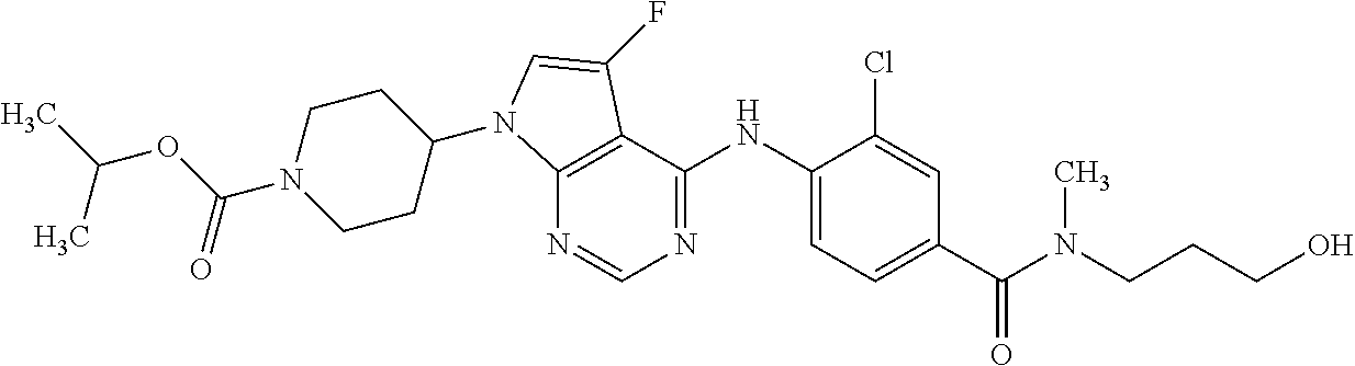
C(N1CCC(N2C3=C(C(NC4=CC=C(C(N(C)CCCO)=O)C=C4Cl)=NC=N3)C(F)=C2)CC1)(OC(C)C)=O
